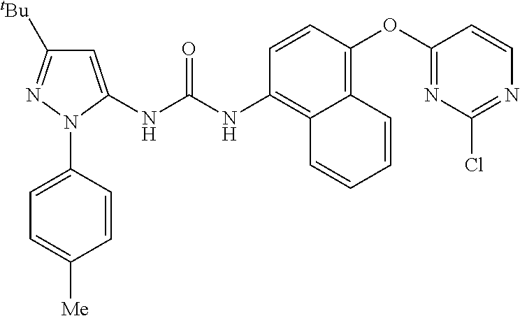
[tBu]C1=NN(C2=CC=C([Me])C=C2)C(NC(NC2=C3C(=C(OC4=NC(Cl)=NC=C4)C=C2)C=CC=C3)=O)=C1
